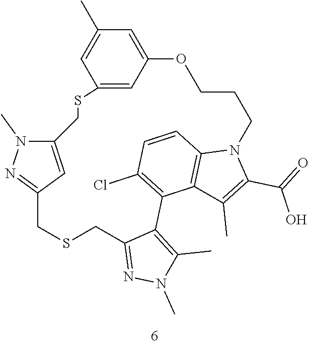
C12=CC(=CC(C)=C1)OCCCN1C3=C(C(=C(Cl)C=C3)C3=C(C)N(C)N=C3CSCC3=NN(C)C(=C3)CS2)C(C)=C1C(=O)O
